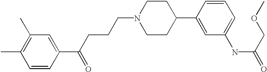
C1=CC(C(CCCN2CCC(C3=CC(NC(=O)COC)=CC=C3)CC2)=O)=CC(C)=C1C
